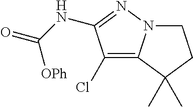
C1(Cl)=C2N(N=C1NC(=O)[OPh])CCC2(C)C
